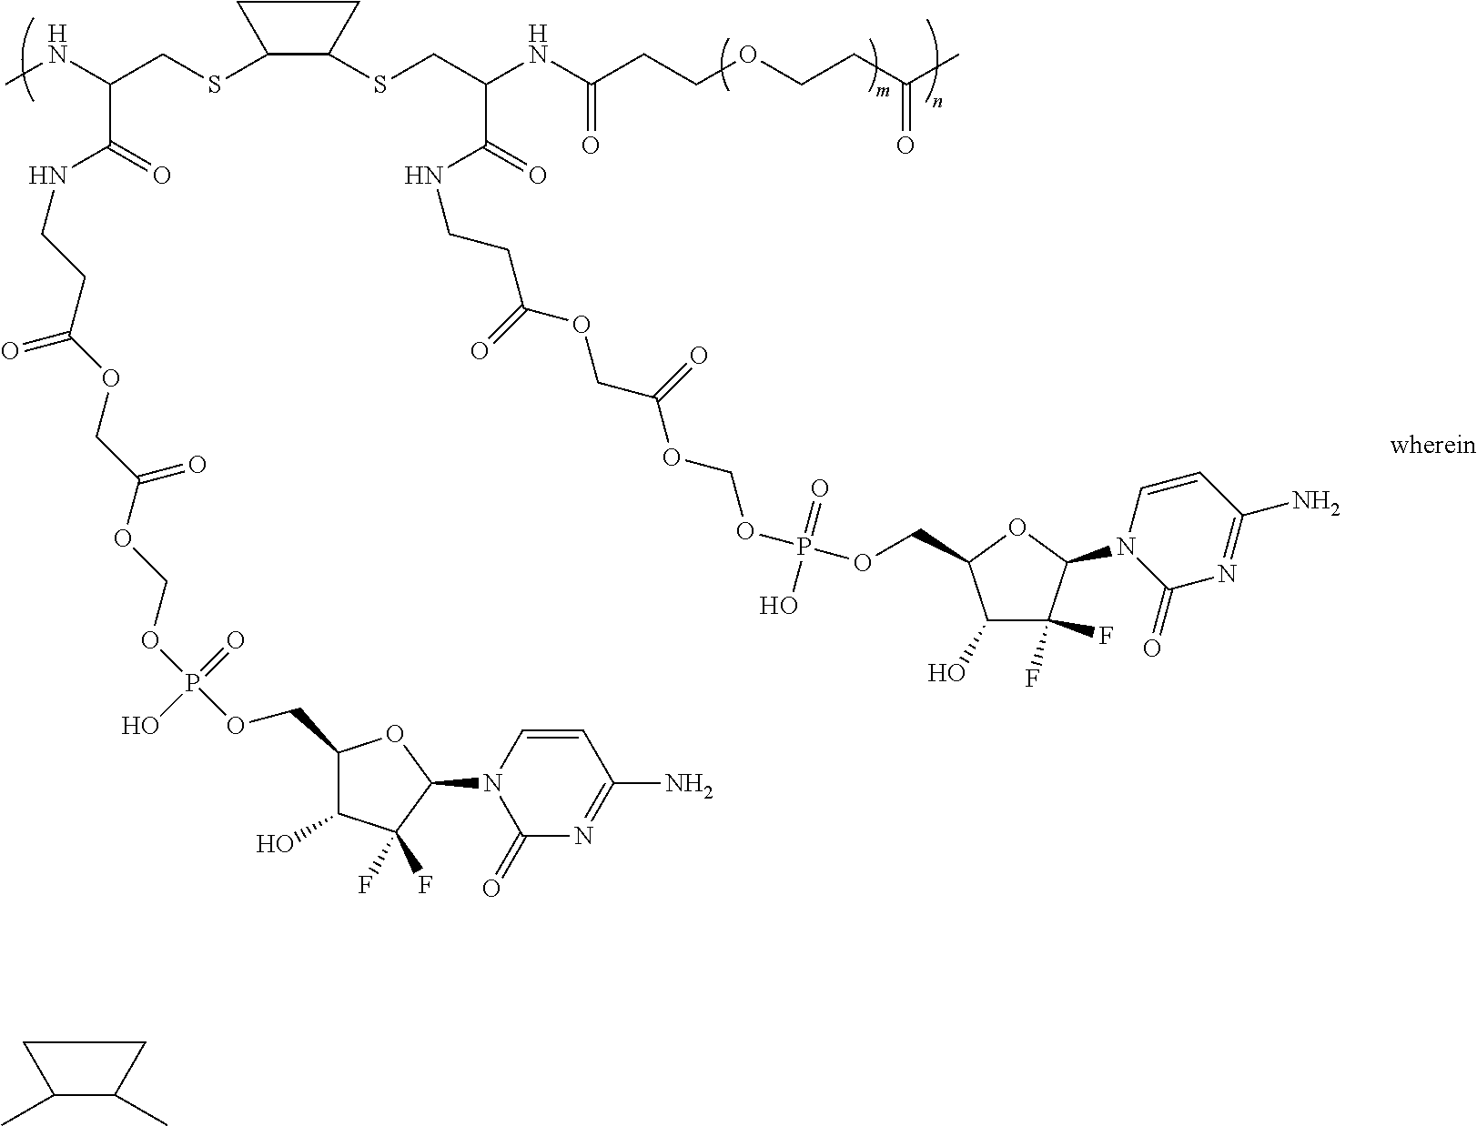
CNC(CSC1C(SCC(NC(CCOCCC(C)=O)=O)C(=O)NCCC(OCC(OCOP(OCC2C(O)C(F)(F)C(N3C(=O)N=C(N)C=C3)O2)(O)=O)=O)=O)CC1)C(=O)NCCC(OCC(OCOP(OCC1C(O)C(F)(F)C(N2C(=O)N=C(N)C=C2)O1)(=O)O)=O)=O.CC1C(C)CC1
